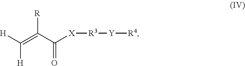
C([H])([H])=C(C([X][R3][Y][R4])=O)[R]
